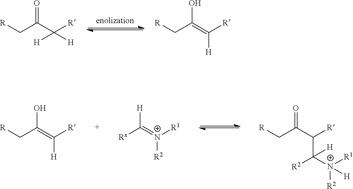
O=C(C([R])([H])[H])C[R].OC(=C([R])[H])C[R].OC(=C([R])[H])C[R].[H]C(=[N+]([R1])[R2])[Rx].O=C(C([R])C([N+]([R1])([R2])[H])([R2])[H])C[R]
